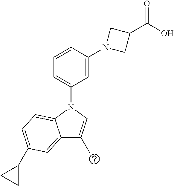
N1(C2=CC=CC(N3CC(C(=O)O)C3)=C2)C2=CC=C(C3CC3)C=C2C(C)=C1
